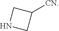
[CN]C1CNC1
